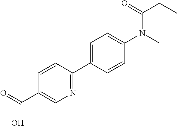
C1=C(C2=NC=C(C(O)=O)C=C2)C=CC(N(C(CC)=O)C)=C1
